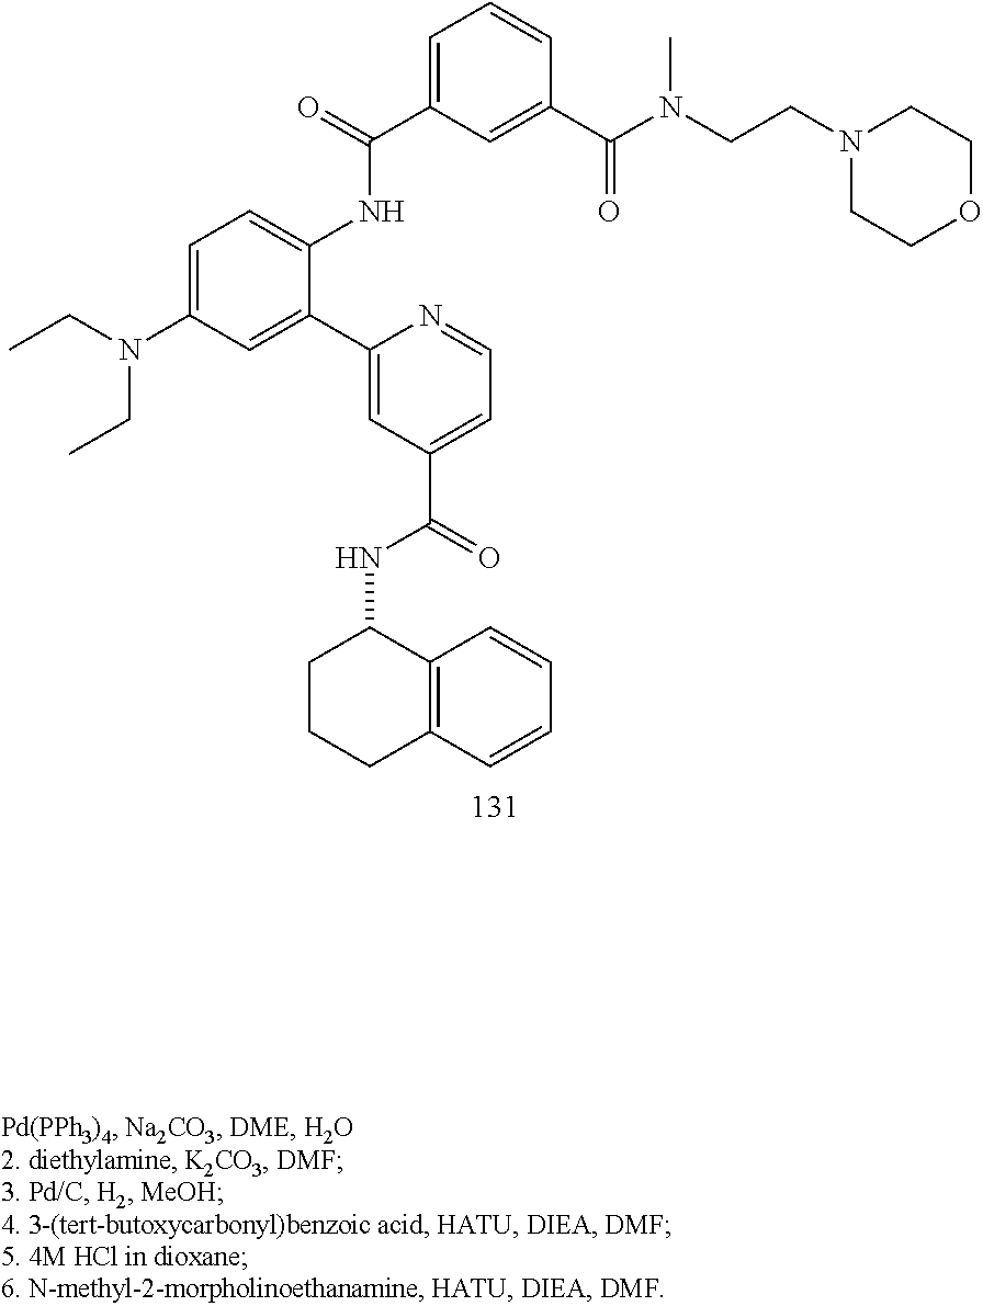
C1=NC(C2=CC(N(CC)CC)=CC=C2NC(=O)C2=CC=CC(C(=O)N(C)CCN3CCOCC3)=C2)=CC(C(NC2CCCC3=C2C=CC=C3)=O)=C1
